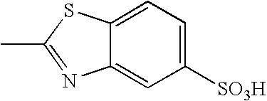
C12=CC([SO3H])=CC=C1SC(C)=N2
